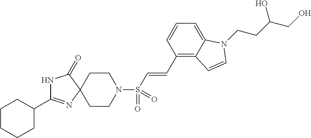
C1CN(S(C=CC2=C3C(=CC=C2)N(CCC(CO)O)C=C3)(=O)=O)CCC12N=C(C1CCCCC1)NC2=O
